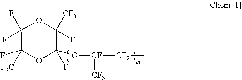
C1([CF3])(F)C(F)(O[CF]([CF2]C)[CF3])OC(F)([F3C])C(F)(F)O1
